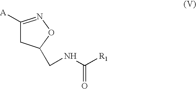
C1([A])=NOC(CNC([R1])=O)C1
